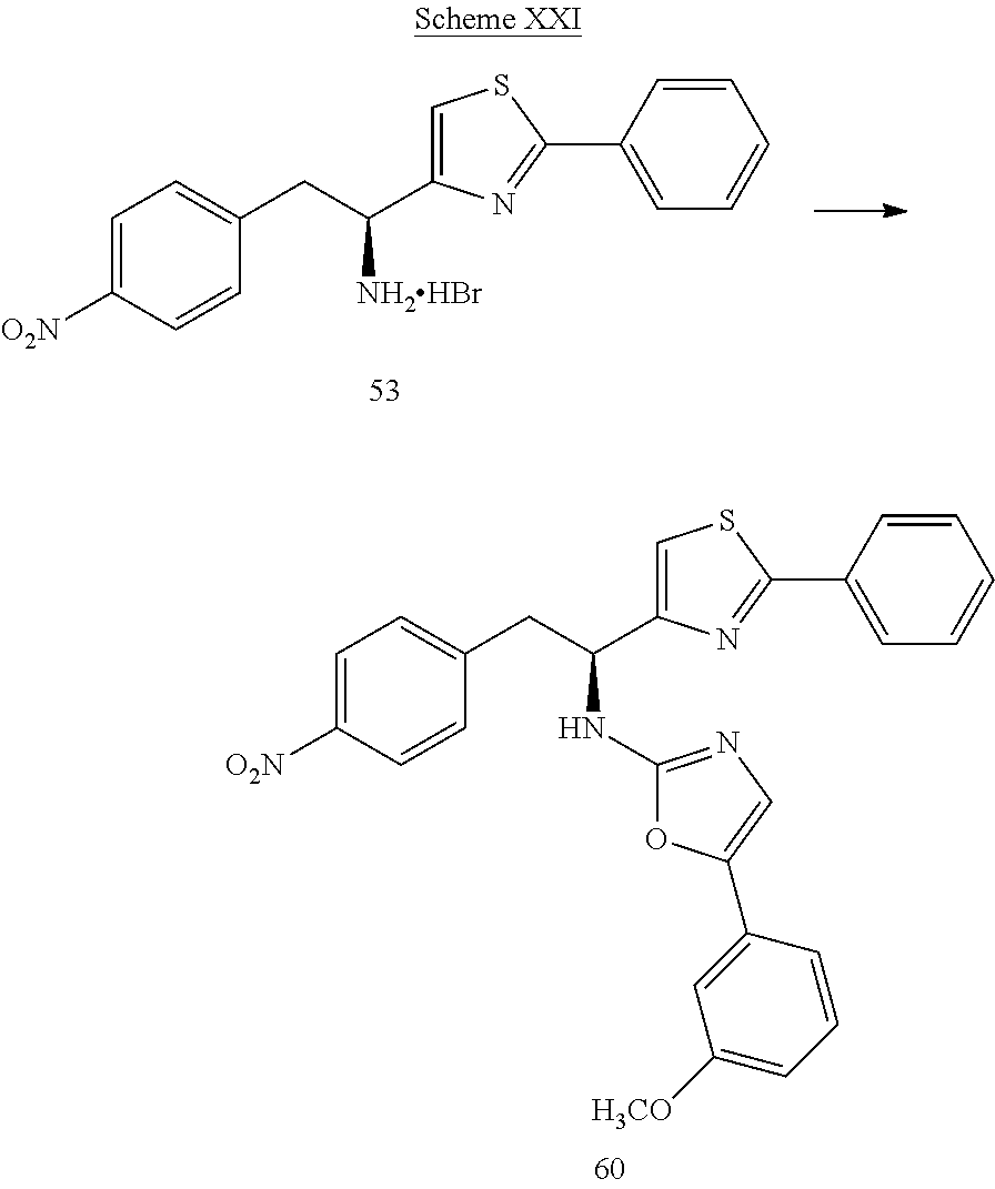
C1=C([O2N])C=CC(CC(C2=CSC(C3=CC=CC=C3)=N2)[NH2HBr])=C1.C1=C([O2N])C=CC(CC(C2=CSC(C3=CC=CC=C3)=N2)NC2=NC=C(C3=CC([H3CO])=CC=C3)O2)=C1
